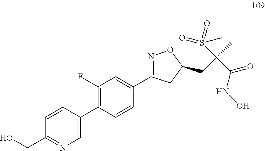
C1(F)=C(C2=CN=C(CO)C=C2)C=CC(C2=NOC(CC(C(NO)=O)(S(=O)(C)=O)C)C2)=C1
